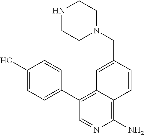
N1(CC2=CC3=C(C4=CC=C(O)C=C4)C=NC(N)=C3C=C2)CCNCC1
